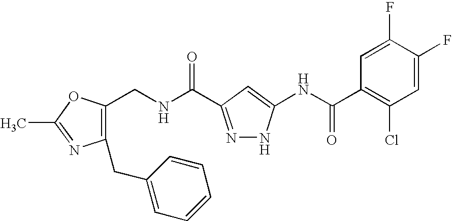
C1(CNC(=O)C2=NNC(NC(C3=C(Cl)C=C(F)C(F)=C3)=O)=C2)=C(CC2=CC=CC=C2)N=C(C)O1
